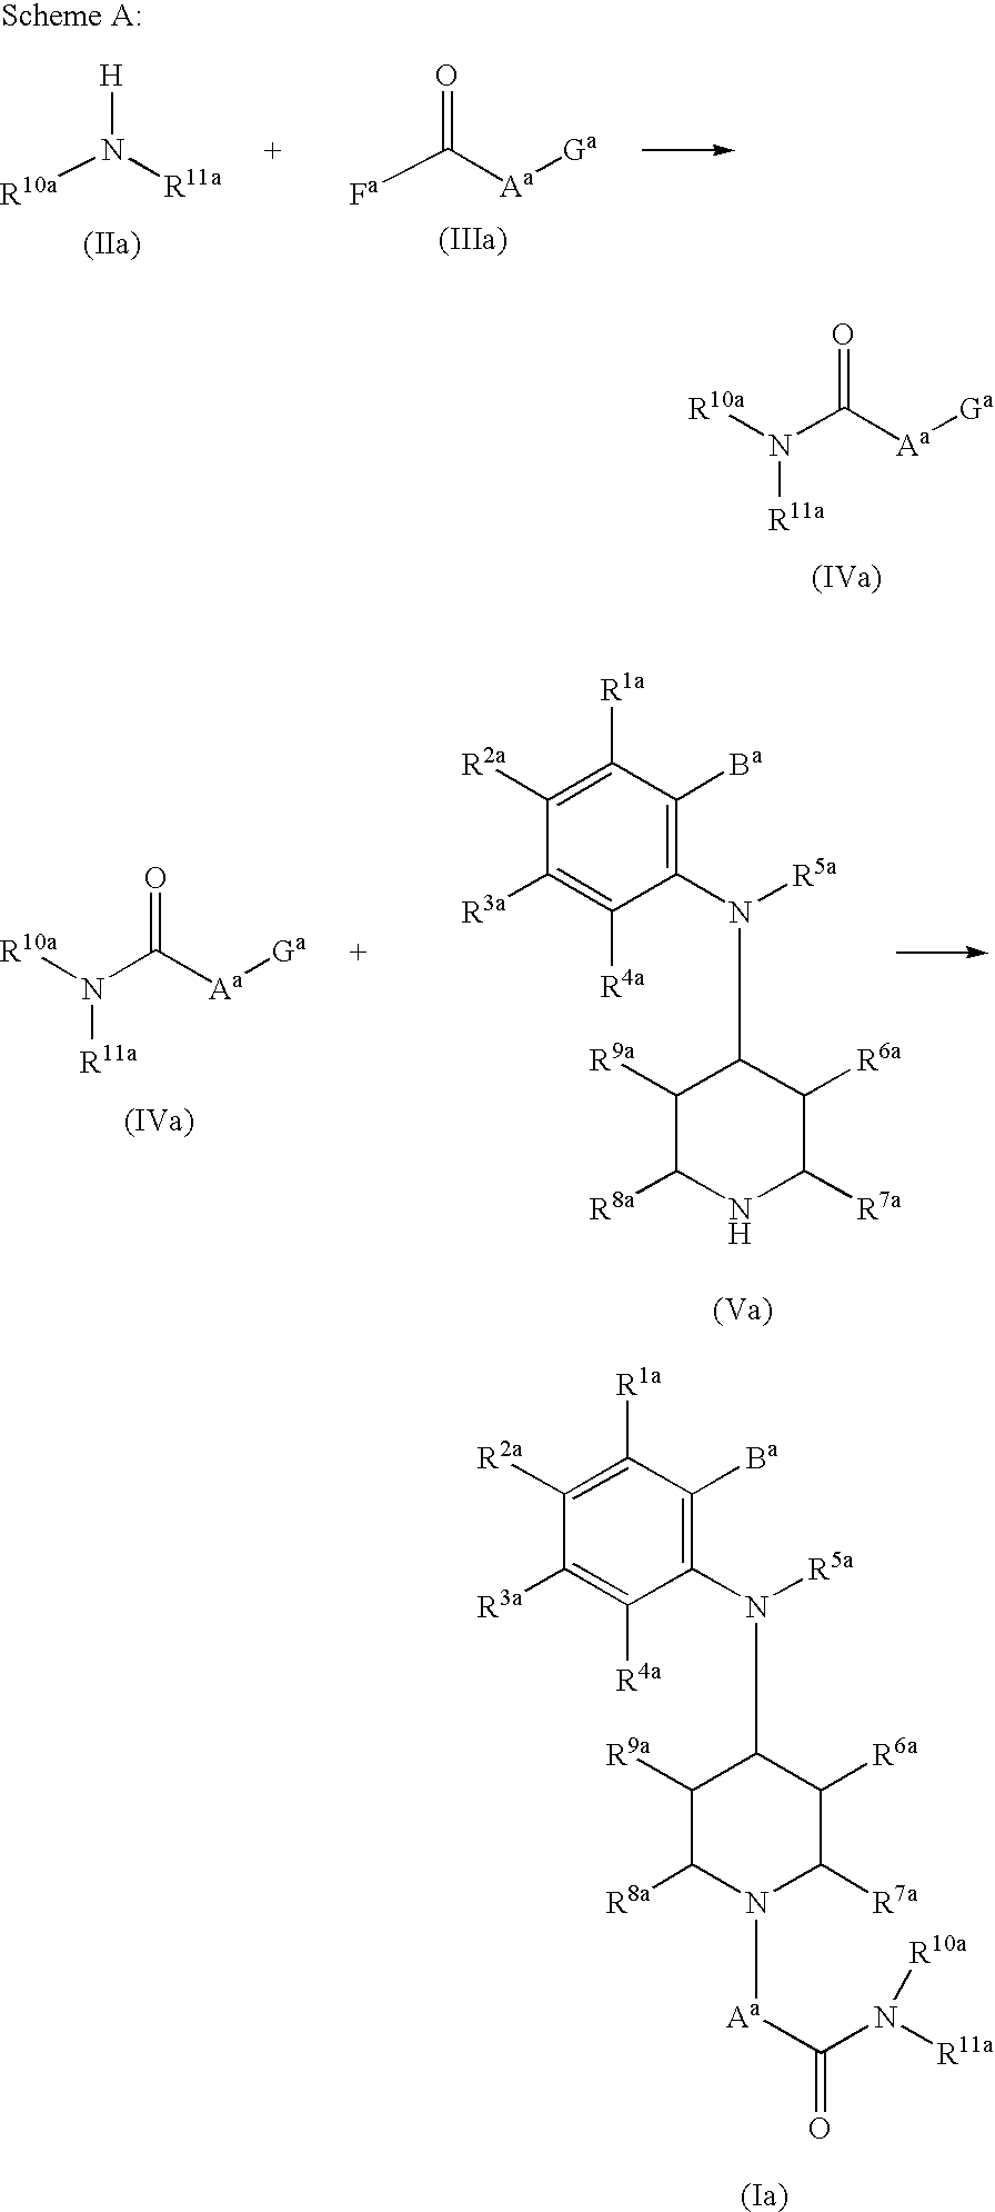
[R10a]N(C([Aa][Ga])=O)[R11a].C1([R2a])=C([R1a])C([Ba])=C(N([R5a])C2C([R9a])C([R8a])N([Aa]C(N([R11a])[R10a])=O)C([R7a])C2[R6a])C([R4a])=C1[R3a].[R10a]N([R11a])[H].[Fa]C([Aa][Ga])=O.C1([R2a])=C([R1a])C([Ba])=C(N([R5a])C2C([R9a])C([R8a])NC([R7a])C2[R6a])C([R4a])=C1[R3a].[R10a]N(C([Aa][Ga])=O)[R11a]
